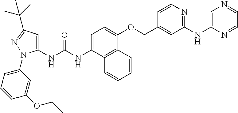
C1=C(NC(NC2=CC(C(C)(C)C)=NN2C2=CC=CC(OCC)=C2)=O)C2=C(C(OCC3=CC(NC4=CN=CC=N4)=NC=C3)=C1)C=CC=C2
